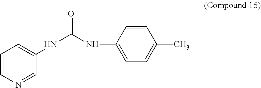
N(C(=O)NC1=CC=C(C)C=C1)C1=CC=CN=C1
